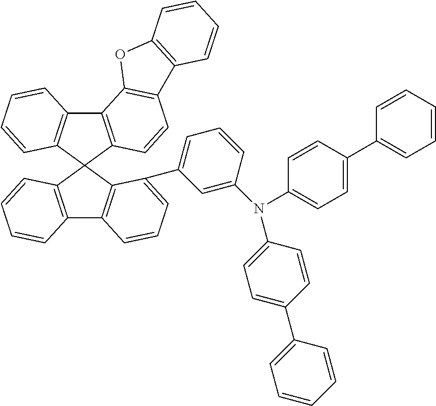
C12=C(C3(C4=C1C=CC=C4)C1=C(C4=C3C(C3=CC=CC(N(C5=CC=C(C6=CC=CC=C6)C=C5)C5=CC=C(C6=CC=CC=C6)C=C5)=C3)=CC=C4)C=CC=C1)C=CC1=C2OC2=C1C=CC=C2
